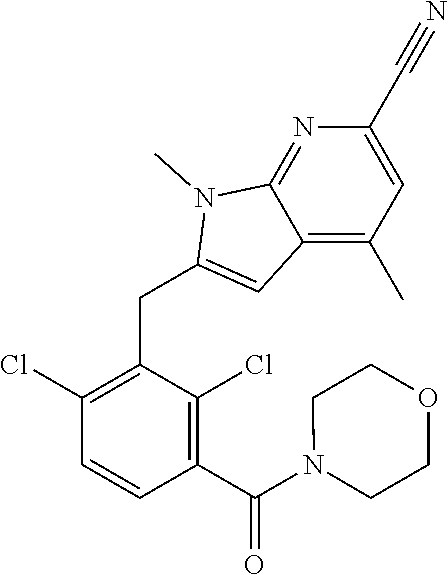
C1(Cl)=C(CC2=CC3=C(C)C=C(C#N)N=C3N2C)C(Cl)=C(C(N2CCOCC2)=O)C=C1
